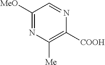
C1([MeO])=NC([Me])=C([COOH])N=C1
